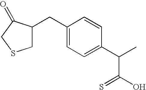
C1C(CC2=CC=C(C(C)C(O)=S)C=C2)C(=O)CS1
